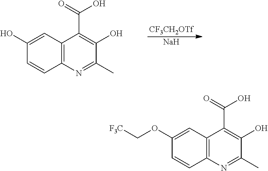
C12=C(N=C(C)C(O)=C1C(=O)O)C=CC(O)=C2.[CF3CH2OTf].[Na].C12=C(N=C(C)C(O)=C1C(=O)O)C=CC(OC[F3C])=C2
